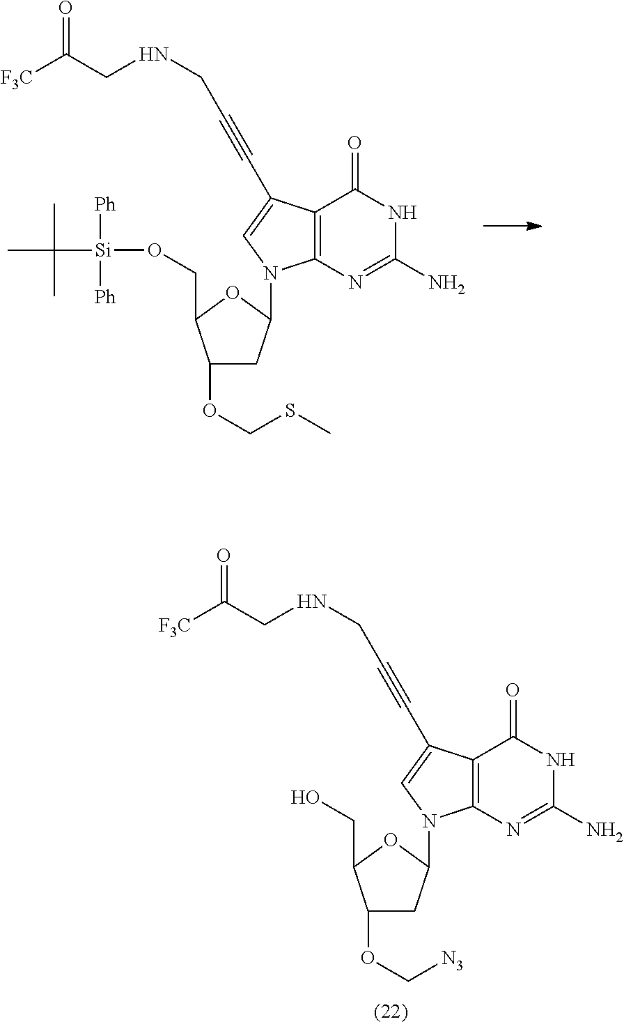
C12=C(N=C(N)NC1=O)N(C1CC(OCSC)C(CO[Si](C(C)(C)C)([Ph])[Ph])O1)C=C2C#CCNCC([F3C])=O.C12=C(N=C(N)NC1=O)N(C1CC(OC[N3])C(CO)O1)C=C2C#CCNCC([F3C])=O
